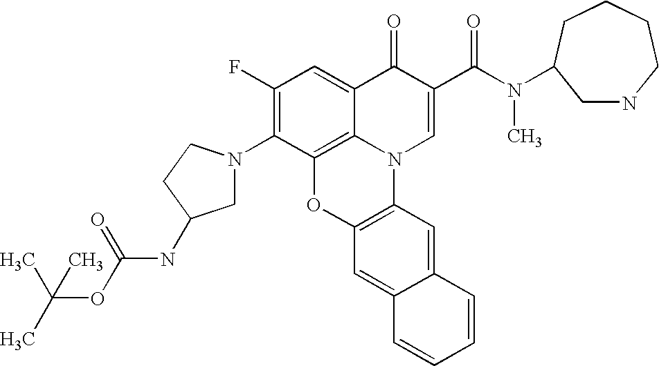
C1(F)=C(N2CC(NC(=O)OC(C)(C)C)CC2)C2=C3C(=C1)C(=O)C(C(N(C)C1CNCCCC1)=O)=CN3C1=C(O2)C=C2C(=C1)C=CC=C2
